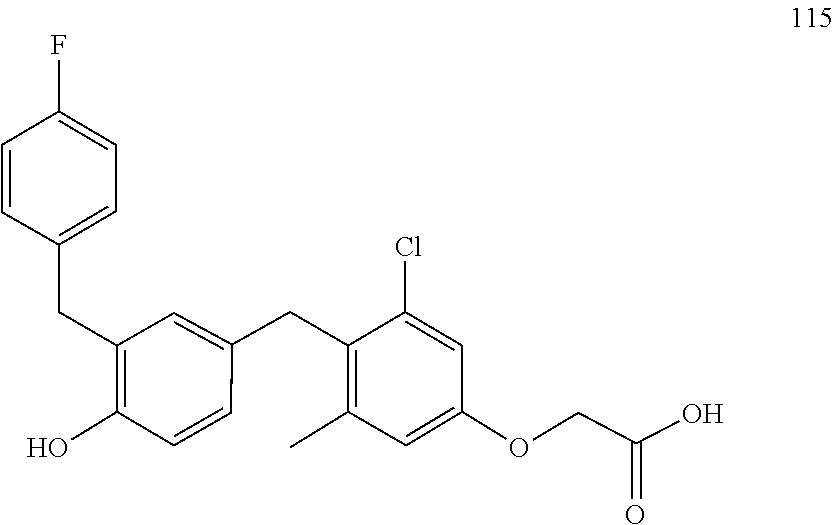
C(C(=O)O)OC1=CC(C)=C(CC2=CC(CC3=CC=C(F)C=C3)=C(O)C=C2)C(Cl)=C1
